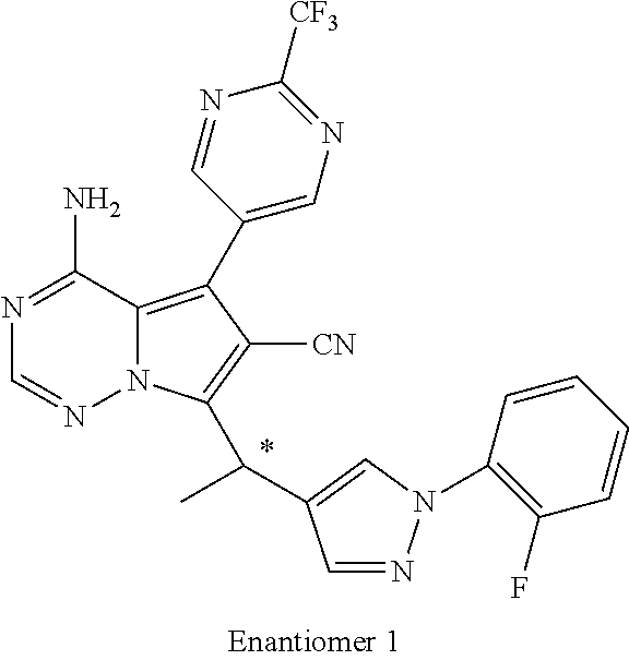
C1=NN(C2=C(F)C=CC=C2)C=C1C(C)C1=C([CN])C(C2=CN=C([CF3])N=C2)=C2N1N=CN=C2N
